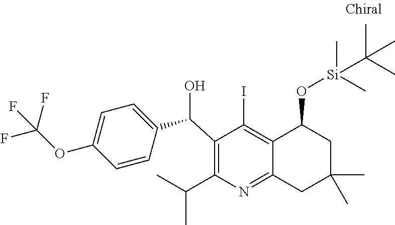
C1(C(C2=CC=C(OC(F)(F)F)C=C2)O)=C(C(C)C)N=C2C(=C1I)C(O[Si](C(C)(C)C)(C)C)CC(C)(C)C2
